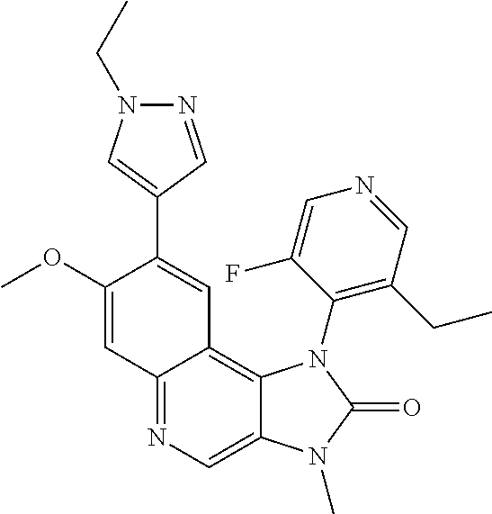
C12=NC=C3C(=C1C=C(C1=CN(CC)N=C1)C(OC)=C2)N(C1=C(CC)C=NC=C1F)C(=O)N3C
